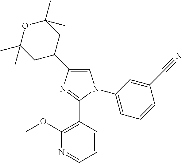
C1=C(C2CC(C)(C)OC(C)(C)C2)N=C(C2=C(OC)N=CC=C2)N1C1=CC=CC(C#N)=C1
